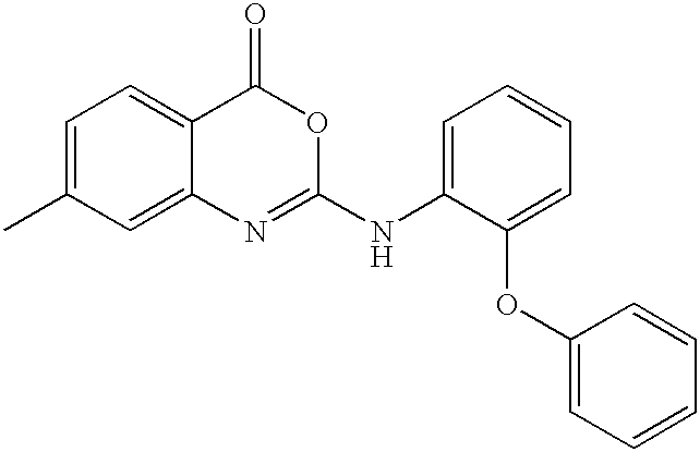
C1=C(C)C=C2C(=C1)C(=O)OC(NC1=CC=CC=C1OC1=CC=CC=C1)=N2
